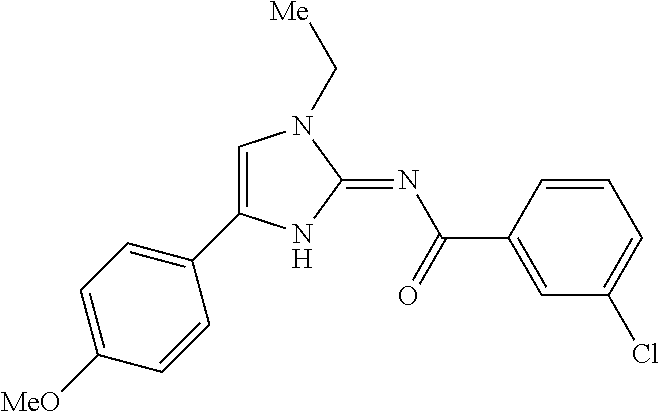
C1=C(C2=CC=C([MeO])C=C2)NC(=NC(=O)C2=CC(Cl)=CC=C2)N1C[Me]
